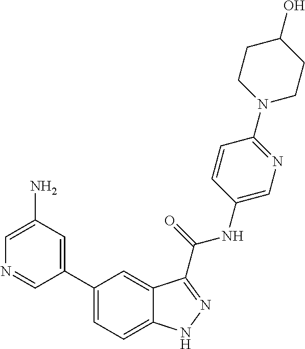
C1(N)=CN=CC(C2=CC=C3C(=C2)C(C(NC2=CN=C(N4CCC(O)CC4)C=C2)=O)=NN3)=C1
